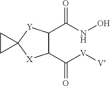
C1(C(NO)=O)C(C([V][V])=O)[X]C2([Y]1)CC2
